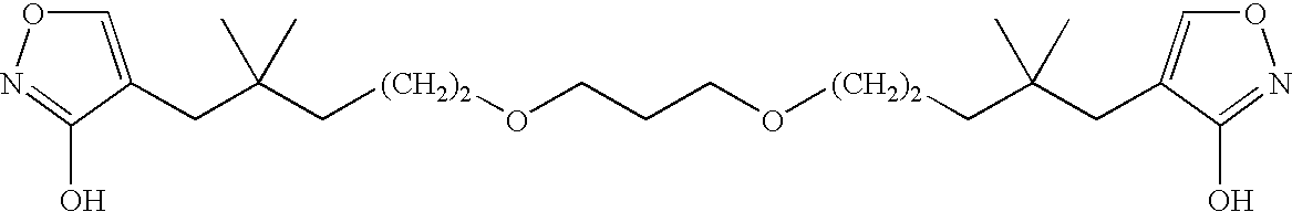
C(C(C[(CH2)2]OCCCO[(CH2)2]CC(CC1=CON=C1O)(C)C)(C)C)C1=CON=C1O
